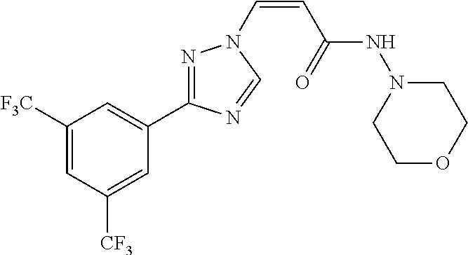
C1([F3C])=CC([CF3])=CC(C2=NN(C=CC(NN3CCOCC3)=O)C=N2)=C1
